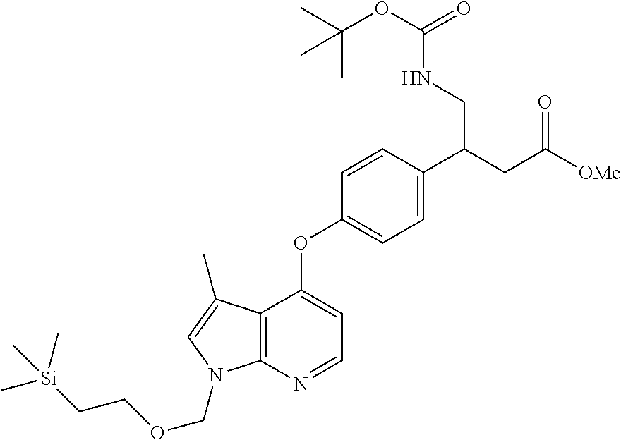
C12=C(N=CC=C1OC1=CC=C(C(CC(=O)[OMe])CNC(=O)OC(C)(C)C)C=C1)N(COCC[Si](C)(C)C)C=C2C
